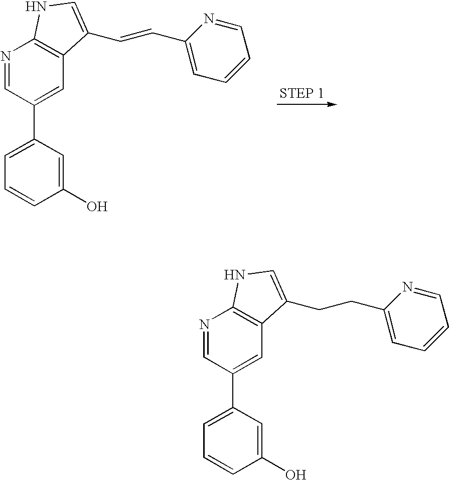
N1=CC(C2=CC=CC(O)=C2)=CC2=C1NC=C2C=CC1=CC=CC=N1.N1=CC(C2=CC=CC(O)=C2)=CC2=C1NC=C2CCC1=CC=CC=N1
